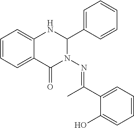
C1=CC=C2C(=C1)NC(C1=CC=CC=C1)N(N=C(C1=CC=CC=C1O)C)C2=O
